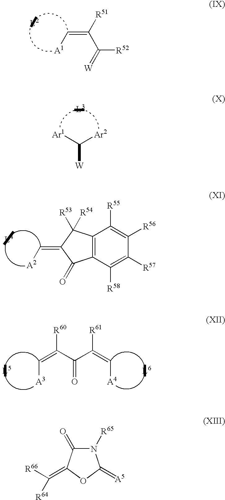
C(=C(C([R52])=[W])[R51])[A1].C([W])([Ar1])[Ar2].C([A2])=C1C([R53])([R54])C2=C(C1=O)C([R58])=C([R57])C([R56])=C2[R55].C(=C(C(C(=C[A4])[R61])=O)[R60])[A3].N1([R65])C(=O)C(=C([R66])[R64])OC1=[A5]
